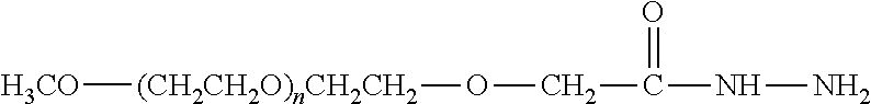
[(CH2CH2O)nCH2CH2](OCC(NN)=O)[H3CO]
